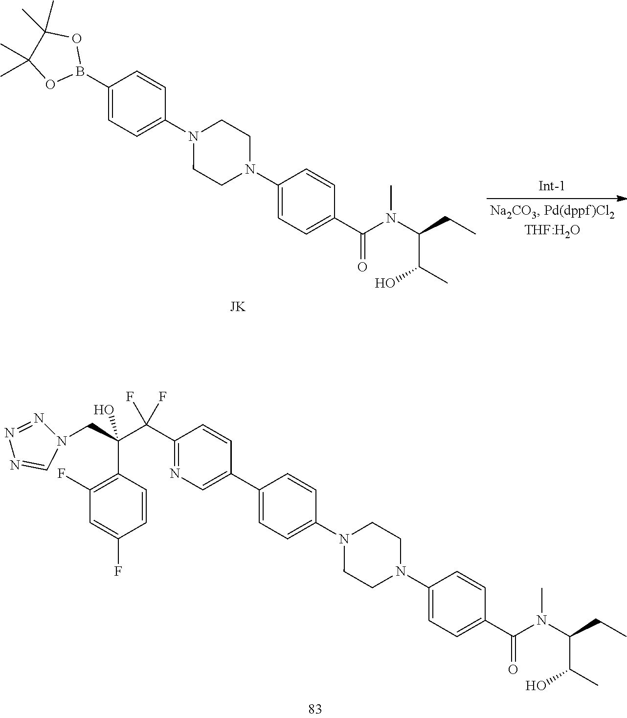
C1(C2=CN=C(C(C(CN3N=NN=C3)(C3=C(F)C=C(F)C=C3)O)(F)F)C=C2)=CC=C(N2CCN(C3=CC=C(C(N(C(CC)C(O)C)C)=O)C=C3)CC2)C=C1.C1(B2OC(C)(C)C(C)(C)O2)=CC=C(N2CCN(C3=CC=C(C(N(C(CC)C(O)C)C)=O)C=C3)CC2)C=C1
